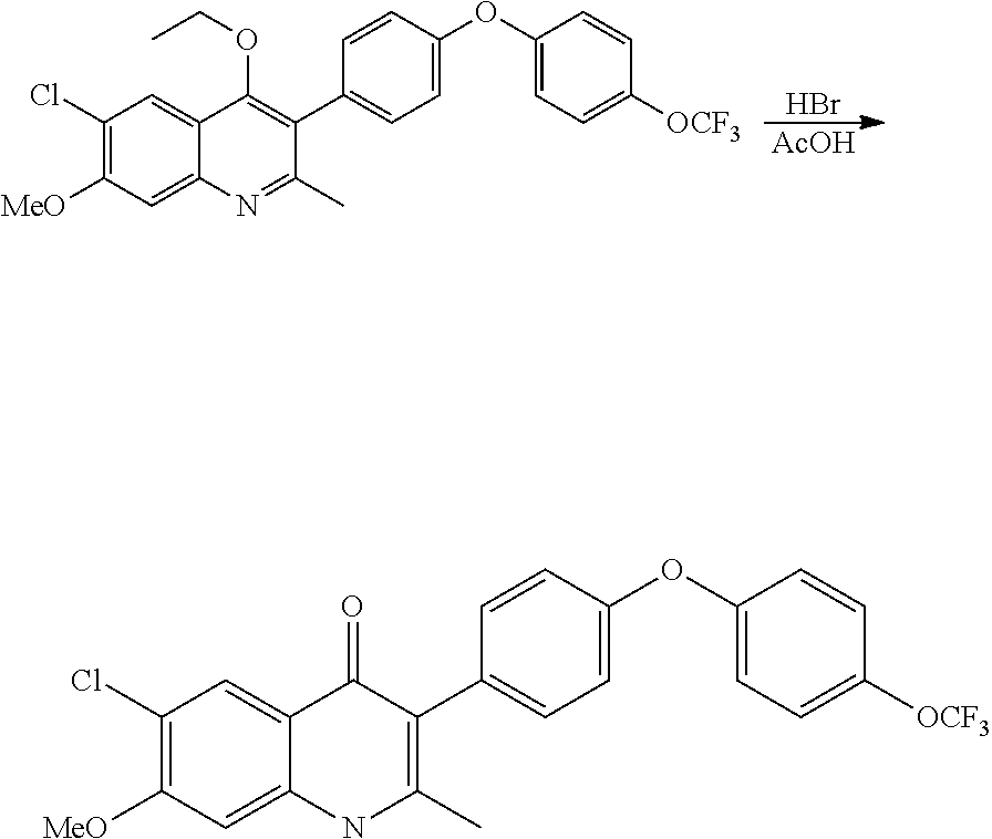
Br.[AcOH].C1(Cl)=C([MeO])C=C2C(=C1)C(OCC)=C(C1=CC=C(OC3=CC=C([OCF3])C=C3)C=C1)C(C)=N2.C1(Cl)=C([MeO])C=C2C(=C1)C(=O)C(C1=CC=C(OC3=CC=C([OCF3])C=C3)C=C1)=C(C)N2
